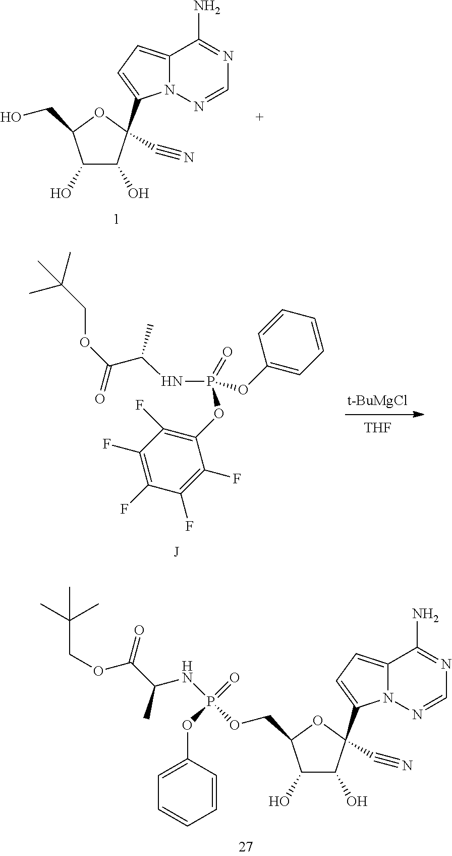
C1(O)C(O)C(C2=CC=C3N2N=CN=C3N)(C#N)OC1CO.C1(O)C(O)C(C2=CC=C3N2N=CN=C3N)(C#N)OC1COP(NC(C(=O)OCC(C)(C)C)C)(OC1=CC=CC=C1)=O.[t-BuMgCl].[THF].[J].C1(OP(NC(C(OCC(C)(C)C)=O)C)(OC2=CC=CC=C2)=O)=C(F)C(F)=C(F)C(F)=C1F
